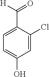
C1=C(Cl)C(C(=O)[H])=CC=C1O
